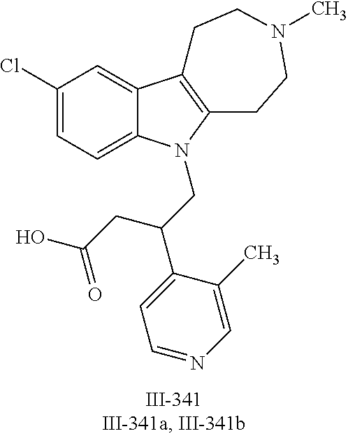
C12=CC(Cl)=CC=C1N(CC(C1=CC=NC=C1C)CC(O)=O)C1=C2CCN(C)CC1
